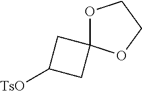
[TsO]C1CC2(C1)OCCO2
